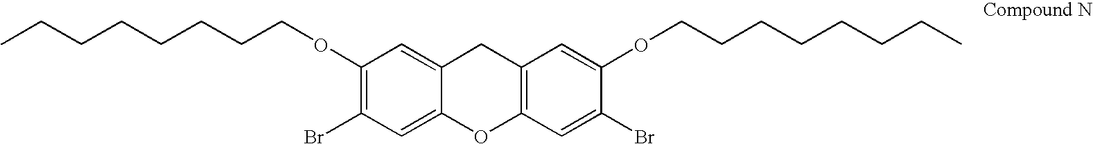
CCCCCCCCOC1=C(Br)C=C2C(=C1)CC1=C(O2)C=C(Br)C(OCCCCCCCC)=C1
